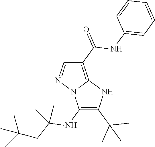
C1(NC(CC(C)(C)C)(C)C)=C(C(C)(C)C)NC2=C(C(=O)NC3=CC=CC=C3)C=NN12
